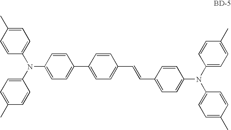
C1=CC(N(C2=CC=C(C)C=C2)C2=CC=C(C)C=C2)=CC=C1C1=CC=C(C=CC2=CC=C(N(C3=CC=C(C)C=C3)C3=CC=C(C)C=C3)C=C2)C=C1
